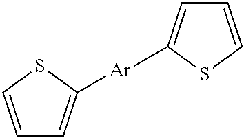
C1=CSC([Ar]C2=CC=CS2)=C1
